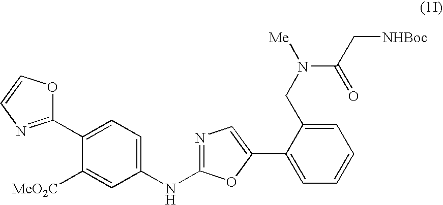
O1C(C2=CC=C(NC3=NC=C(C4=CC=CC=C4CN([Me])C(=O)C[NHBoc])O3)C=C2[MeO2C])=NC=C1
